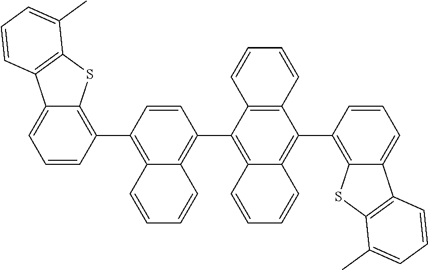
C1=CC(C2=C3C(=CC=C2)C2=C(S3)C(C)=CC=C2)=C2C(=C1C1=C3C(=C(C4=C5C(=CC=C4)C4=C(S5)C(C)=CC=C4)C4=C1C=CC=C4)C=CC=C3)C=CC=C2
